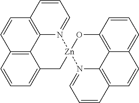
C12=C3C=CC=C1C[Zn]1(N4=CC=CC(=C24)C=C3)OC2=C3C4=C(C=CC=N14)C=CC3=CC=C2
